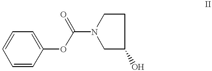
C1=CC=CC(OC(N2CC(O)CC2)=O)=C1
